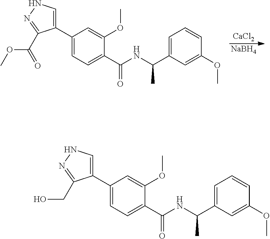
[CaCl2].[NaBH4].C1(C2=CNN=C2C(=O)OC)=CC=C(C(NC(C2=CC=CC(OC)=C2)C)=O)C(OC)=C1.C1(C2=CNN=C2CO)=CC=C(C(NC(C2=CC=CC(OC)=C2)C)=O)C(OC)=C1
